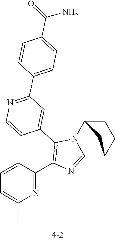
C1=CC(C2=C(C3=CC(C4=CC=C(C(N)=O)C=C4)=NC=C3)N3C(=N2)C2CCC3C2)=NC(C)=C1
